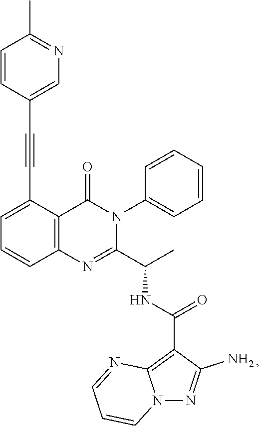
C1=C(C#CC2=CN=C(C)C=C2)C2=C(C=C1)N=C(C(C)NC(=O)C1=C3N(N=C1N)C=CC=N3)N(C1=CC=CC=C1)C2=O
